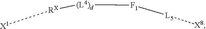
[X1][RX][(L4)d][F1][L5][X8]
